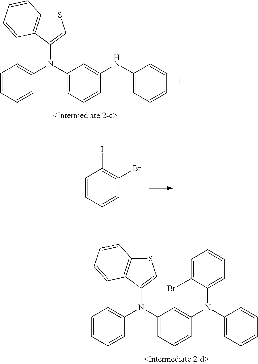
C1=CC=CC(N(C2=CC=CC(N(C3=CC=CC=C3)C3=CC=CC=C3Br)=C2)C2=CSC3=C2C=CC=C3)=C1.C1=CC=CC(N(C2=CC=CC(NC3=CC=CC=C3)=C2)C2=CSC3=C2C=CC=C3)=C1.C1=CC=CC(Br)=C1I
